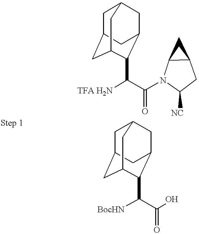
C1C2CC3C(C(C(=O)N4C5C(CC4[NC])C5)[TFA H2N])C(CC1C3)C2.C1C2CC3C(C([BocHN])C(=O)O)C(CC1C3)C2
